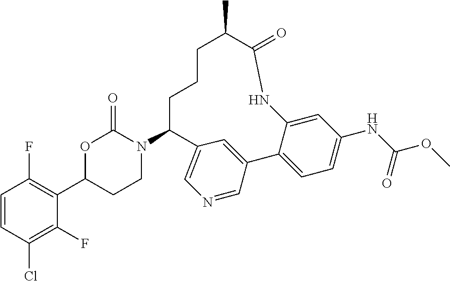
C1=CC(Cl)=C(F)C(C2CCN(C3C4=CN=CC(=C4)C4=CC=C(NC(OC)=O)C=C4NC(=O)C(C)CCC3)C(=O)O2)=C1F
